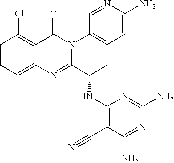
C1=CC=C2C(=C1Cl)C(=O)N(C1=CC=C(N)N=C1)C(C(C)NC1=C(C#N)C(N)=NC(N)=N1)=N2
